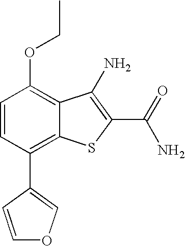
C1=CC(C2=COC=C2)=C2C(=C1OCC)C(N)=C(C(=O)N)S2
